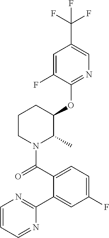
C1(OC2C(C)N(C(=O)C3=CC=C(F)C=C3C3=NC=CC=N3)CCC2)=NC=C(C(F)(F)F)C=C1F
